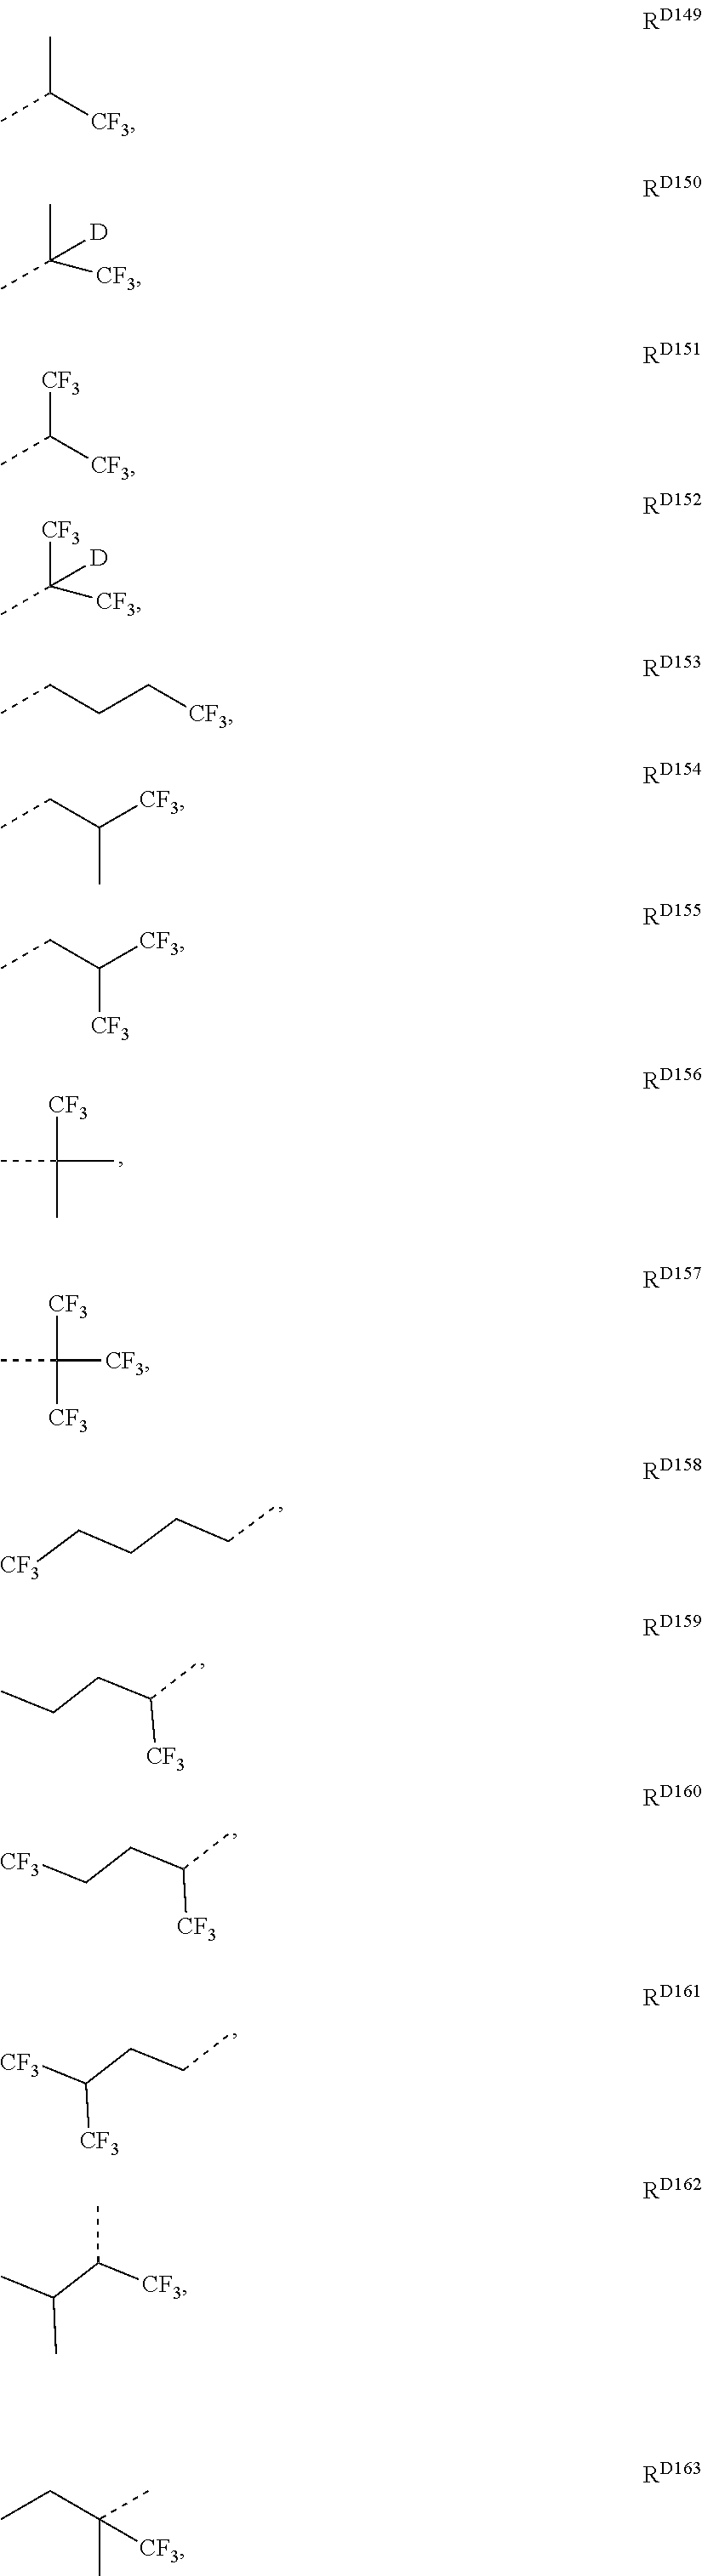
CC(C)([CF3])C.[CF3]CCCCC.CCCC(C)[CF3].[CF3]CCC(C)[CF3].[CF3]C(CCC)[CF3].CC(C([CF3])C)C.CC([CF3])C.CC(C)([D])[CF3].CC([CF3])[CF3].CC([CF3])([D])[CF3].CCCC[CF3].CCC([CF3])C.CCC([CF3])[CF3].CC([CF3])([CF3])[CF3].CCC([CF3])(C)C
